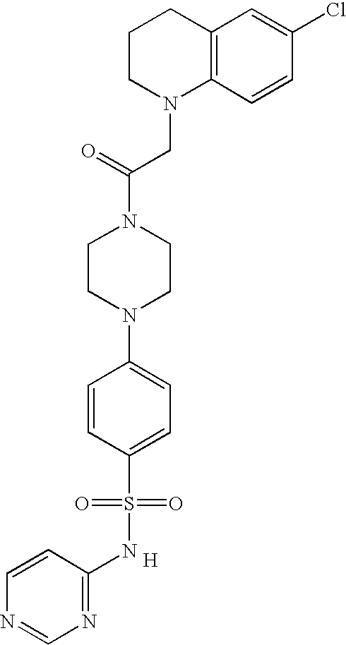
C1CN(CC(N2CCN(C3=CC=C(S(=O)(=O)NC4=NC=NC=C4)C=C3)CC2)=O)C2=C(C1)C=C(Cl)C=C2.[H]
